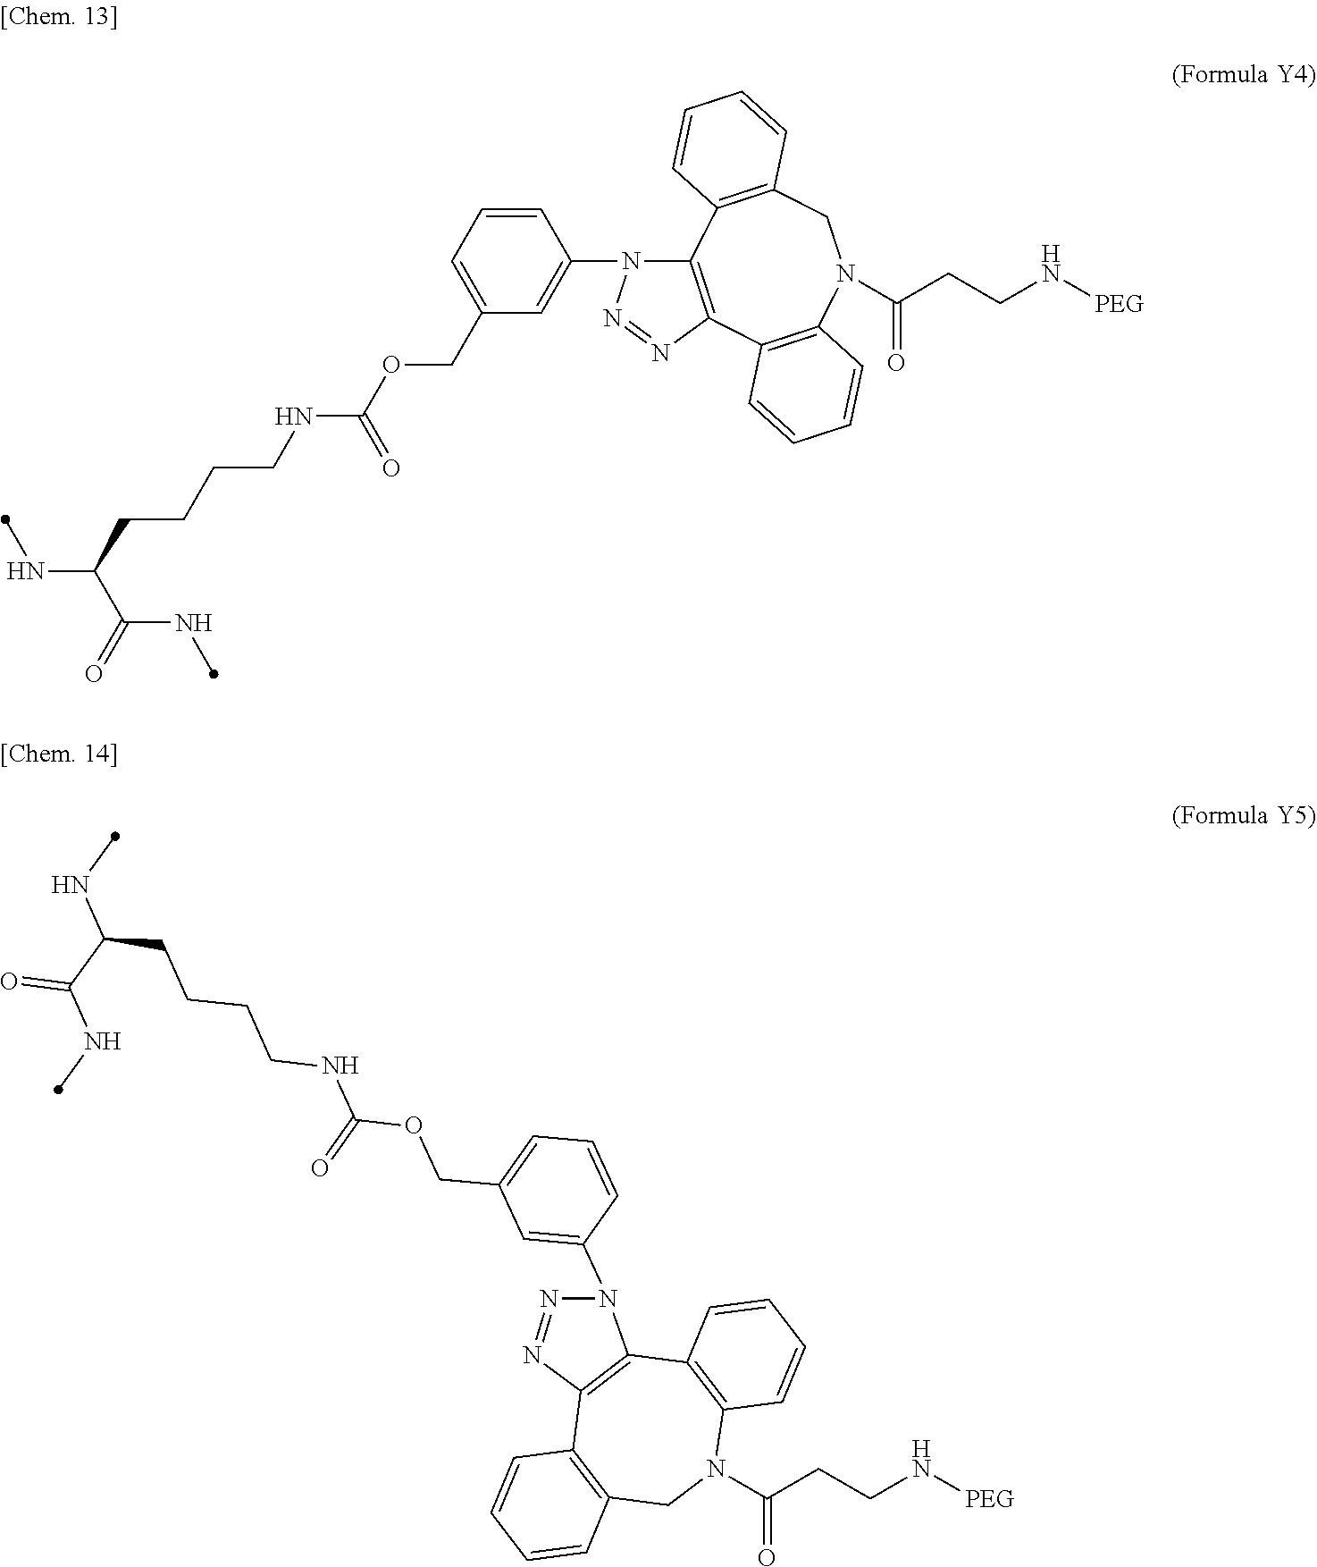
C1=CC=C(COC(NCCCCC(NC)C(=O)NC)=O)C=C1N1C2=C(N=N1)C1=C(N(C(CCN[PEG])=O)CC3=C2C=CC=C3)C=CC=C1.N1(C(CCN[PEG])=O)C2=C(C3=C(C4=C(C1)C=CC=C4)N=NN3C1=CC(COC(NCCCCC(NC)C(=O)NC)=O)=CC=C1)C=CC=C2
